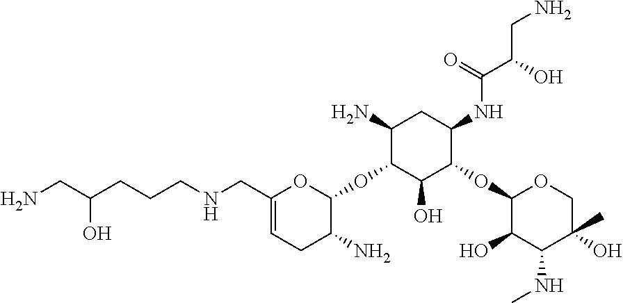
C1(N)C(OC2OC(CNCCCC(CN)O)=CCC2N)C(O)C(OC2C(O)C(NC)C(C)(O)CO2)C(NC(C(O)CN)=O)C1
